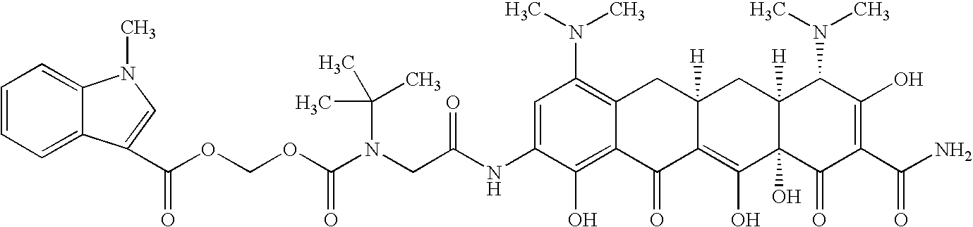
N(CC(NC1=CC(N(C)C)=C2C(=C1O)C(=O)C1=C(O)C3(O)C([H])(CC1([H])C2)C(N(C)C)C(O)=C(C(N)=O)C3=O)=O)(C(OCOC(=O)C1=CN(C)C2=CC=CC=C21)=O)C(C)(C)C
